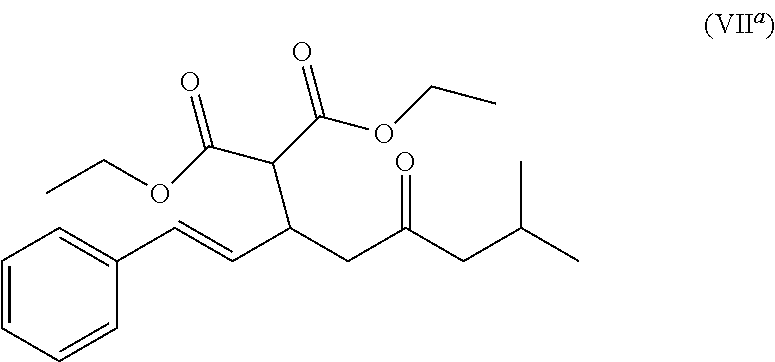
C1=CC=CC(C=CC(CC(CC(C)C)=O)C(C(=O)OCC)C(OCC)=O)=C1
